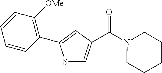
S1C=C(C(N2CCCCC2)=O)C=C1C1=C([OMe])C=CC=C1
